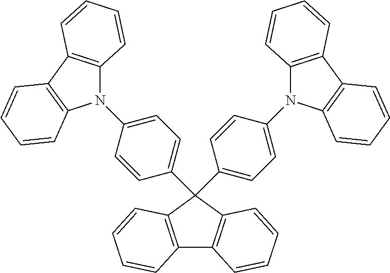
C12=C(C=CC=C1)C(C1=CC=C(N3C4=C(C5=C3C=CC=C5)C=CC=C4)C=C1)(C1=CC=C(N3C4=C(C5=C3C=CC=C5)C=CC=C4)C=C1)C1=C2C=CC=C1
